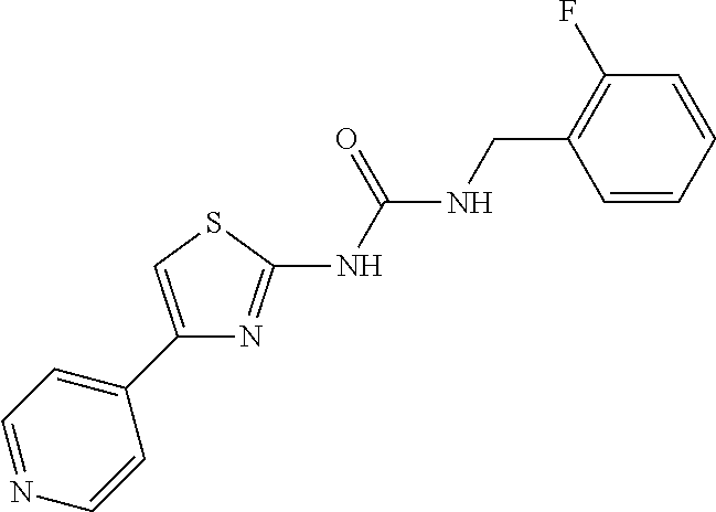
C1(C2=CC=NC=C2)=CSC(NC(NCC2=C(F)C=CC=C2)=O)=N1
